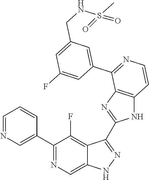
C1=NC=C(C2=NC=C3C(=C2F)C(C2=NC4=C(N2)C=CN=C4C2=CC(CNS(C)(=O)=O)=CC(F)=C2)=NN3)C=C1
